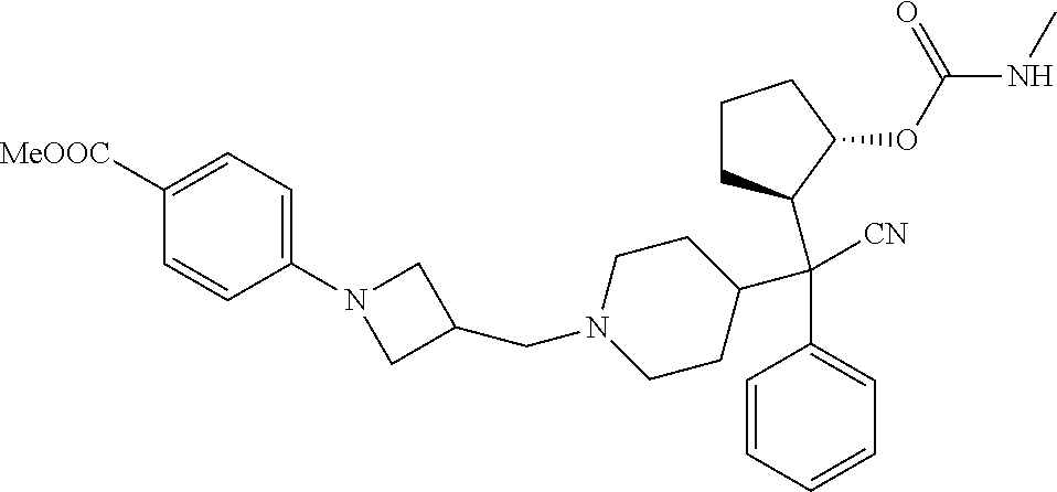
C1([MeOOC])=CC=C(N2CC(CN3CCC(C(C4=CC=CC=C4)([CN])C4CCCC4OC(NC)=O)CC3)C2)C=C1
